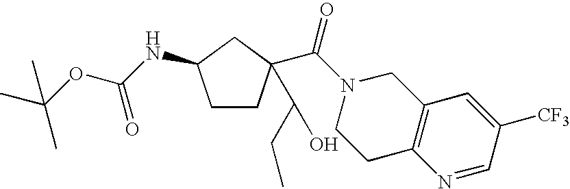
C1CC(C(O)CC)(C(N2CCC3=C(C2)C=C([CF3])C=N3)=O)CC1NC(OC(C)(C)C)=O
